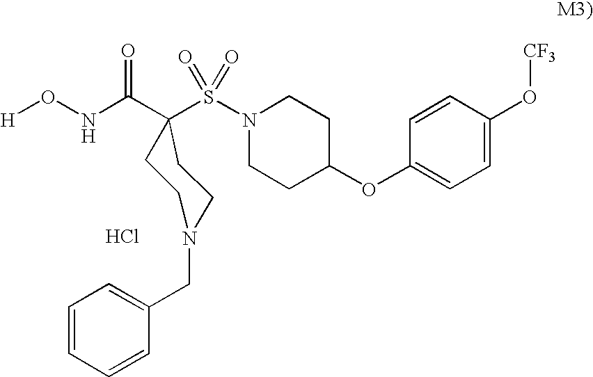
[H]ONC(=O)C1(S(N2CCC(OC3=CC=C(O[CF3])C=C3)CC2)(=O)=O)CCN(CC2=CC=CC=C2)CC1.Cl
